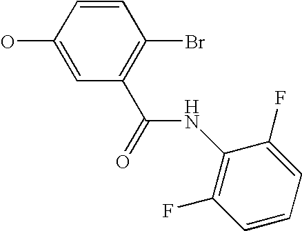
C1(O)=CC(C(=O)NC2=C(F)C=CC=C2F)=C(Br)C=C1
